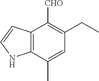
C12=C(C(C)=CC(CC)=C1[CHO])NC=C2
